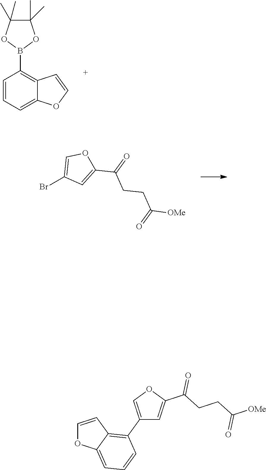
C1=CC=C2C(=C1B1OC(C)(C)C(C)(C)O1)C=CO2.BrC1=COC(C(=O)CCC([OMe])=O)=C1.C1=CC2=C(C3=COC(C(=O)CCC(=O)[OMe])=C3)C=CC=C2O1
